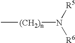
C[(CH2)n]N([R6])[R5]
